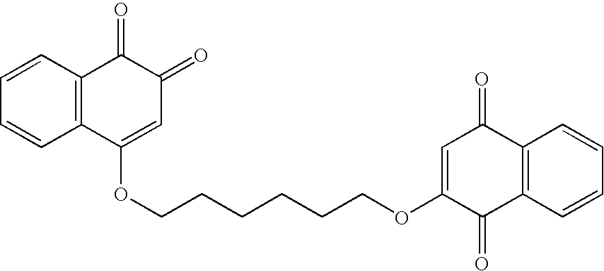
C1=CC=CC2=C1C(=O)C(=O)C=C2OCCCCCCOC1=CC(=O)C2=C(C1=O)C=CC=C2
